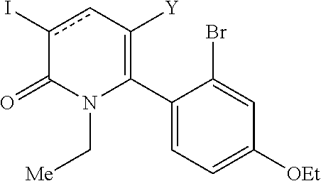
C1(C2=C([Y])cc(I)C(=O)N2C[Me])=CC=C([OEt])C=C1Br
